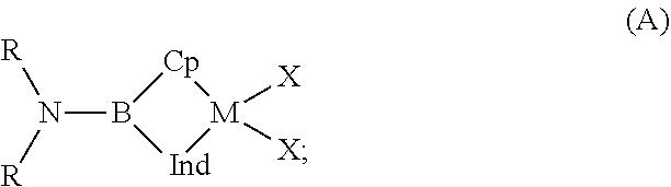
N(B1[Ind][M]([X])([X])[Cp]1)([R])[R]
